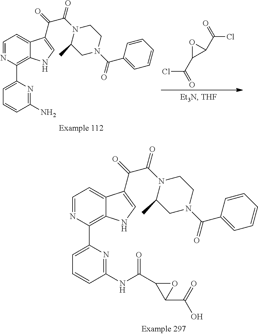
C1=NC(C2=CC=CC(N)=N2)=C2C(=C1)C(C(=O)C(N1C(C)CN(C(C3=CC=CC=C3)=O)CC1)=O)=CN2.O1C(C(=O)Cl)C1C(=O)Cl.C1=NC(C2=CC=CC(NC(C3C(C(=O)O)O3)=O)=N2)=C2C(=C1)C(C(=O)C(N1C(C)CN(C(C3=CC=CC=C3)=O)CC1)=O)=CN2
